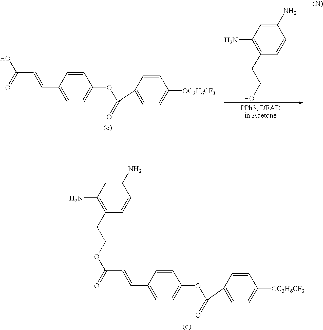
C1(N)=CC(N)=C(CCO)C=C1.C1=CC(C=CC(O)=O)=CC=C1OC(C1=CC=C([OC3H6CF3])C=C1)=O.C1=CC(C=CC(OCCC2=C(N)C=C(N)C=C2)=O)=CC=C1OC(C1=CC=C([OC3H6CF3])C=C1)=O
